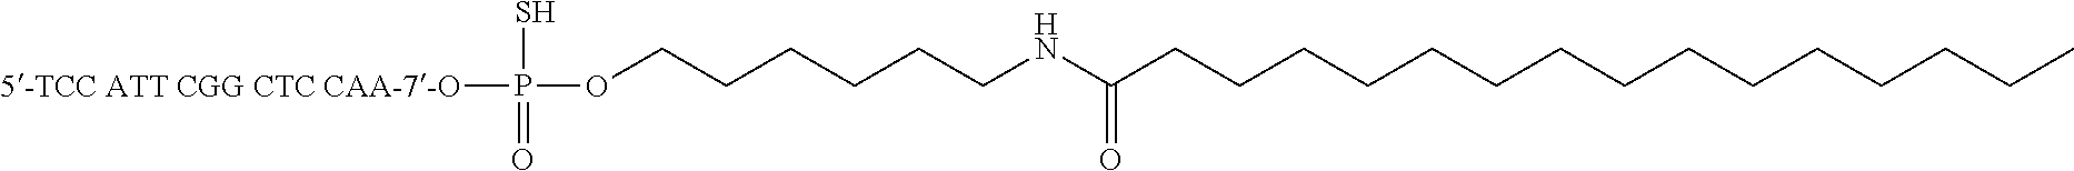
P(S)(OCCCCCCNC(CCCCCCCCCCCCCCC)=O)(=O)[5-TCC ATT CGG CTC CAA-7-O]
